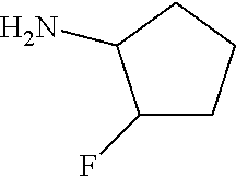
NC1C(F)CCC1
